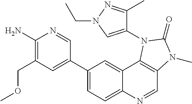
C1(N)=C(COC)C=C(C2=CC=C3C(=C2)C2=C(C=N3)N(C)C(=O)N2C2=CN(CC)N=C2C)C=N1
